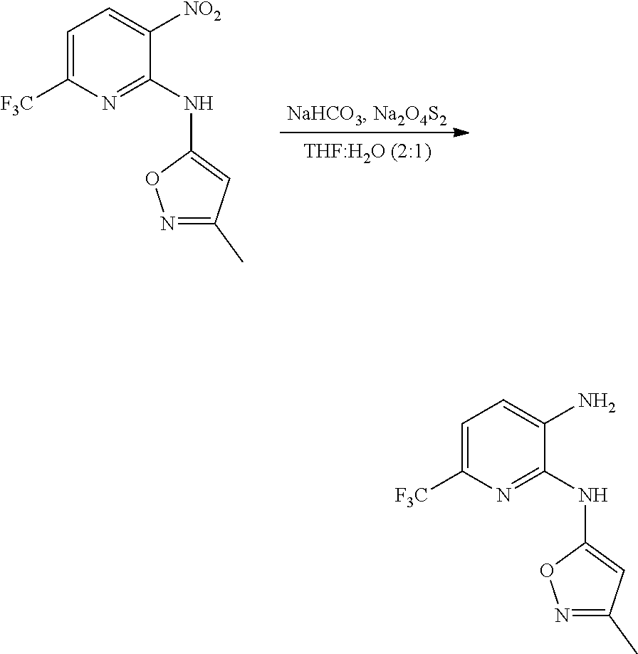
C1=C([F3C])N=C(NC2=CC(C)=NO2)C([NO2])=C1.C1=C([F3C])N=C(NC2=CC(C)=NO2)C(N)=C1
